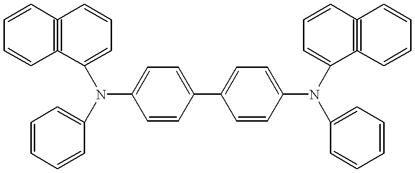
C1=CC2#C(C=C1)C(N(C1=CC=C(C3=CC=C(N(C4=CC=CC=C4)C4=CC=CC5#C4C=CC=C5)C=C3)C=C1)C1=CC=CC=C1)=CC=C2
